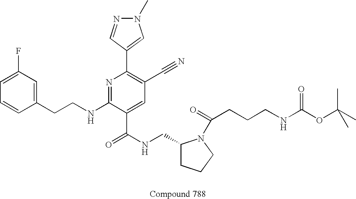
C1=CC(CCNC2=NC(C3=CN(C)N=C3)=C(C#N)C=C2C(NCC2CCCN2C(=O)CCCNC(OC(C)(C)C)=O)=O)=CC(F)=C1
